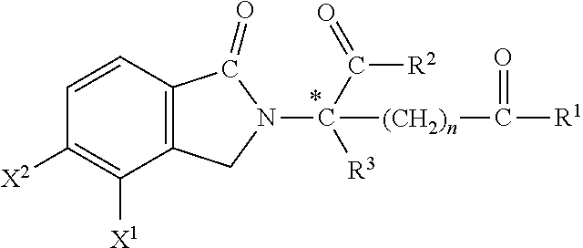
C1=CC2=C(C([X1])=C1[X2])CN(C(C(=O)[R2])([R3])[(CH2)n]C([R1])=O)C2=O
